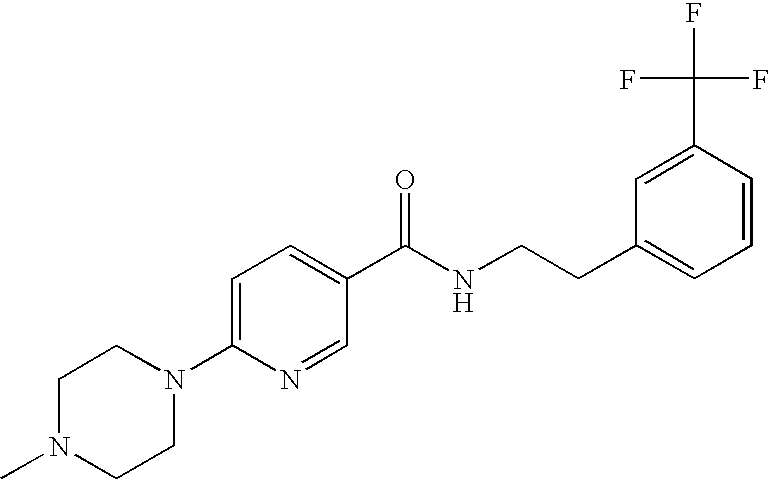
C1N(C)CCN(C2=CC=C(C(NCCC3=CC=CC(C(F)(F)F)=C3)=O)C=N2)C1
